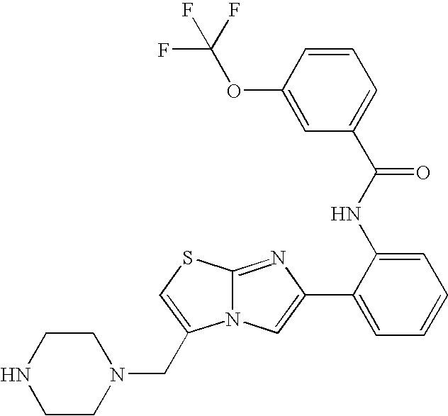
N12C(=NC(C3=CC=CC=C3NC(C3=CC=CC(OC(F)(F)F)=C3)=O)=C1)SC=C2CN1CCNCC1
